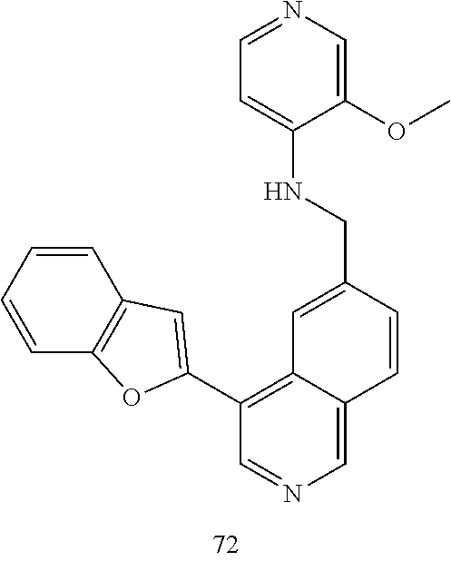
C1=CC=CC2=C1C=C(C1=C3C(=CN=C1)C=CC(CNC1=CC=NC=C1OC)=C3)O2
